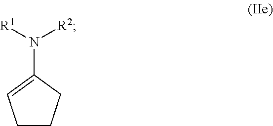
C1CCC(N([R1])[R2])=C1
